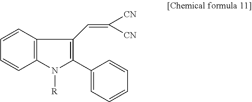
C1(C2=C(C=C([CN])[CN])C3=C(C=CC=C3)N2[R])=CC=CC=C1
